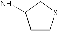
C1CSCC1N
